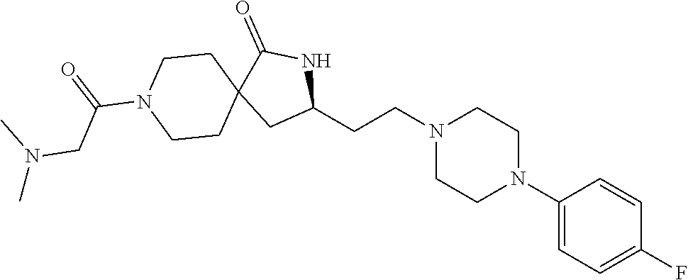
C1(N2CCN(CCC3NC(=O)C4(C3)CCN(C(=O)CN(C)C)CC4)CC2)=CC=C(F)C=C1
